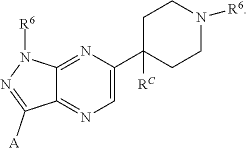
C1CC(C2=CN=C3C(=N2)N([R6])N=C3[A])([RC])CCN1[R6]
